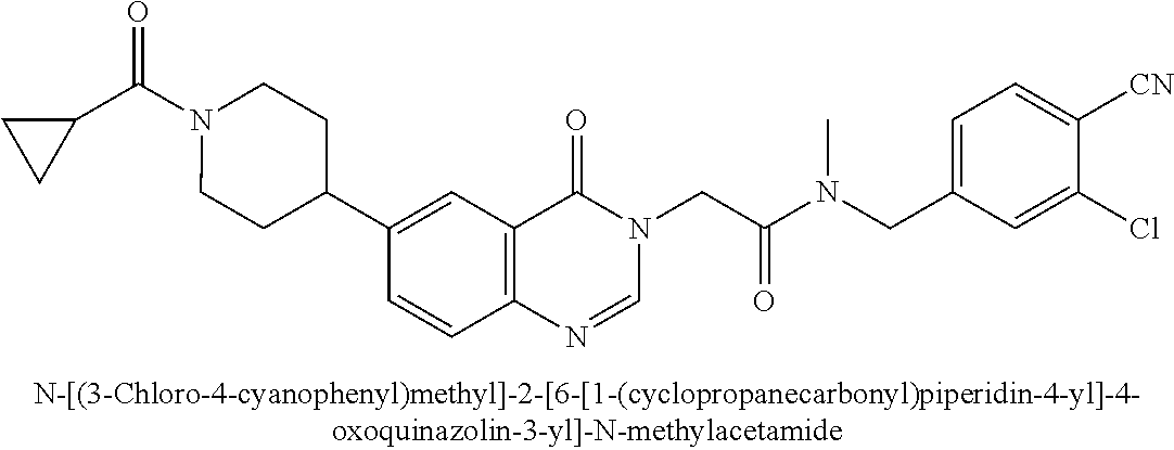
C1(C(N2CCC(C3=CC4=C(C=C3)N=CN(CC(N(CC3=CC=C([CN])C(Cl)=C3)C)=O)C4=O)CC2)=O)CC1
